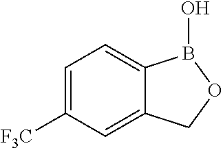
C1=C([F3C])C=C2C(=C1)B(O)OC2
